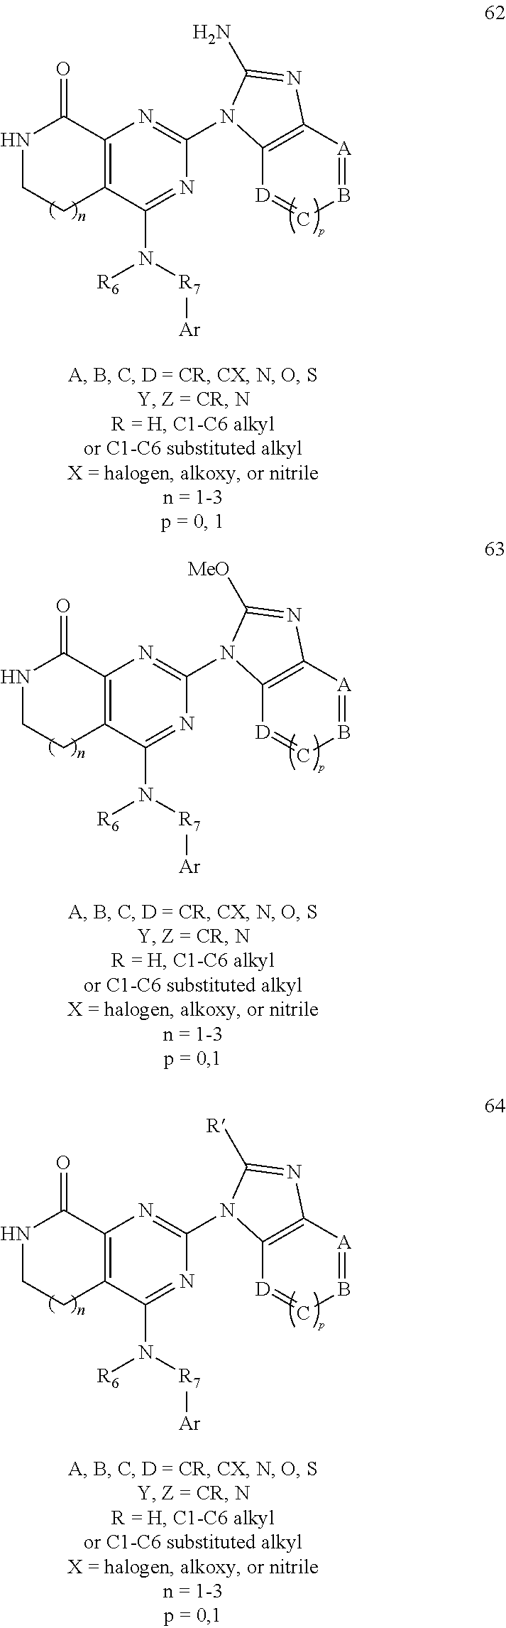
C12=C(N=C(N3C4=C([A]=BC=[D]4)N=C3N)N=C1N([R6])[R7][Ar])C(=O)NCC2.C12=C(N=C(N3C4=C([A]=BC=[D]4)N=C3[MeO])N=C1N([R6])[R7][Ar])C(=O)NCC2.C12=C(N=C(N3C4=C([A]=BC=[D]4)N=C3[R])N=C1N([R6])[R7][Ar])C(=O)NCC2
